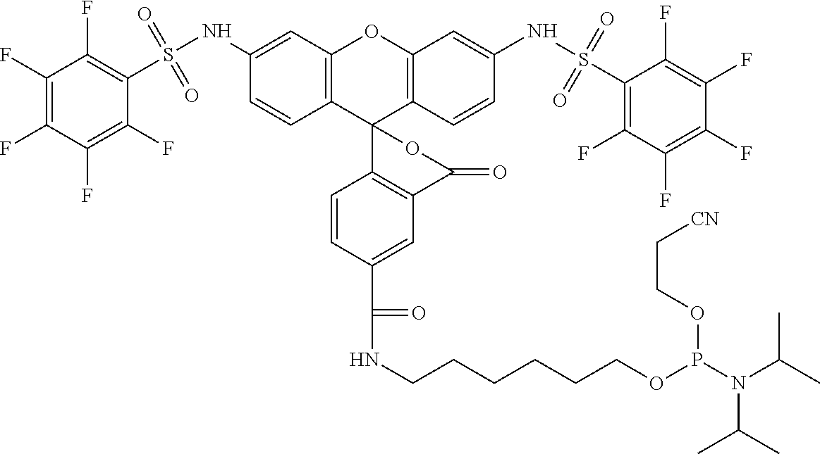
C12=C(C=C(NS(C3=C(F)C(F)=C(F)C(F)=C3F)(=O)=O)C=C1)OC1=C(C23C2=C(C=C(C(NCCCCCCOP(N(C(C)C)C(C)C)OCC[CN])=O)C=C2)C(=O)O3)C=CC(NS(C2=C(F)C(F)=C(F)C(F)=C2F)(=O)=O)=C1
